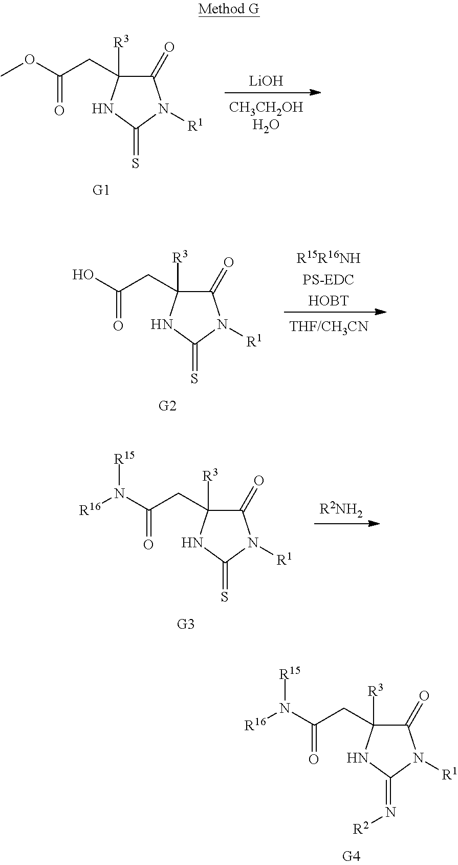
C1(=O)C([R3])(CC(OC)=O)NC(=S)N1[R1].[LiOH].C1(=O)C([R3])(CC(O)=O)NC(=S)N1[R1].[R15R16NHPS-EDCHOBT].[R2NH2].C1(=O)C([R3])(CC(N([R16])[R15])=O)NC(=S)N1[R1].C1(=O)C([R3])(CC(N([R16])[R15])=O)NC(=N[R2])N1[R1]
